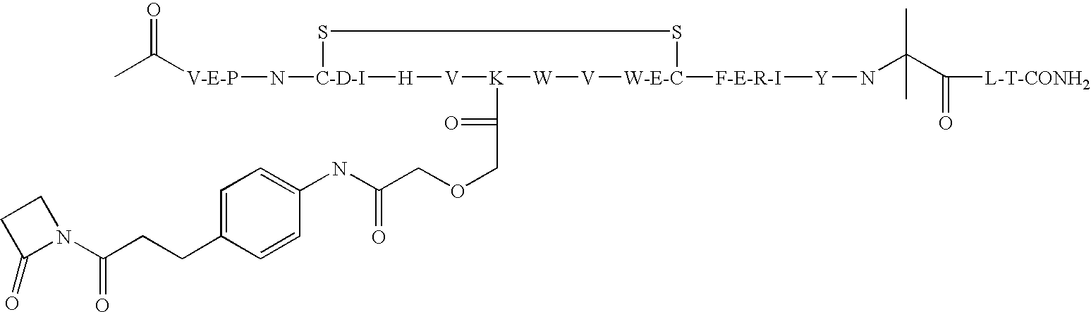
[V-E-P](N[C-D-I]1SS[W-E-C]([F-E-R-I][Y]NC(C([L-T-CONH2])=O)(C)C)[V][W][K](C(COCC(NC2=CC=C(CCC(N3C(=O)CC3)=O)C=C2)=O)=O)[V][H]1)C(C)=O
